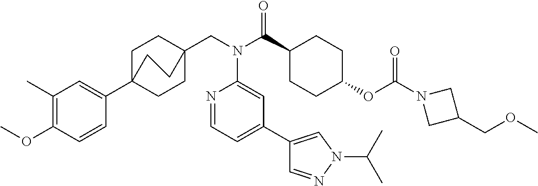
C1(C)=C(OC)C=CC(C23CCC(CN(C(C4CCC(OC(N5CC(COC)C5)=O)CC4)=O)C4=CC(C5=CN(C(C)C)N=C5)=CC=N4)(CC2)CC3)=C1
